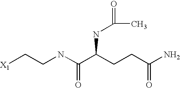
[X1]CCNC(C(CCC(N)=O)NC(=O)C)=O
